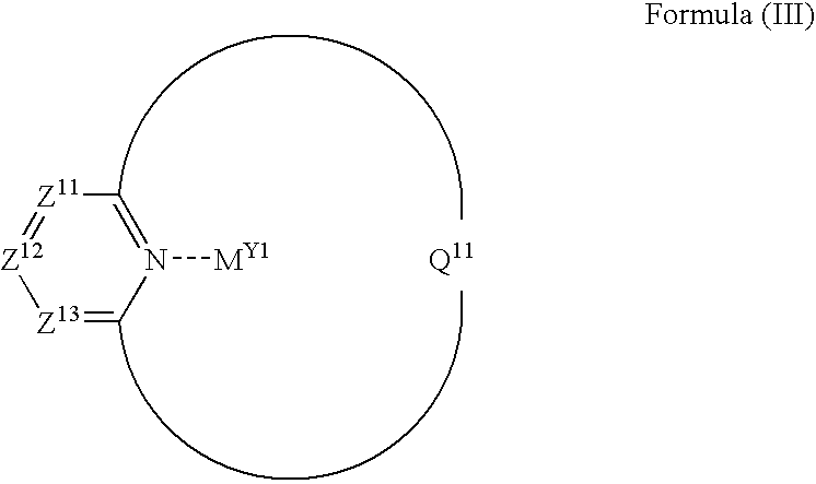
[Z13]1=CN([MY1])=C[Z11]=[Z12]1.[Q11]
